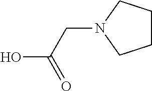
N1(CC(=O)O)CCCC1
